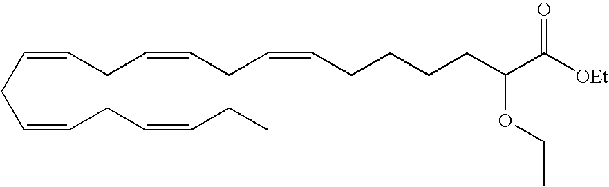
C(=CCC=CCC=CCCCCC(C([OEt])=O)OCC)CC=CCC=CCC
